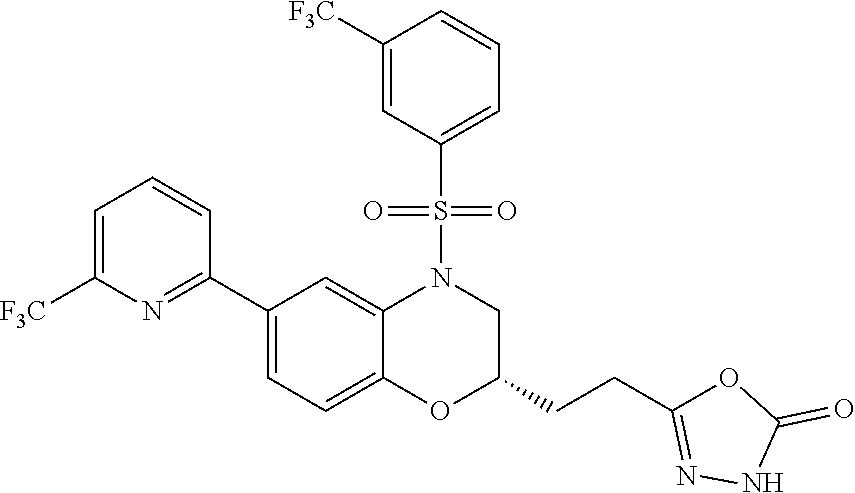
C1=C([F3C])N=C(C2=CC=C3C(=C2)N(S(C2=CC=CC([F3C])=C2)(=O)=O)CC(CCC2=NNC(=O)O2)O3)C=C1
